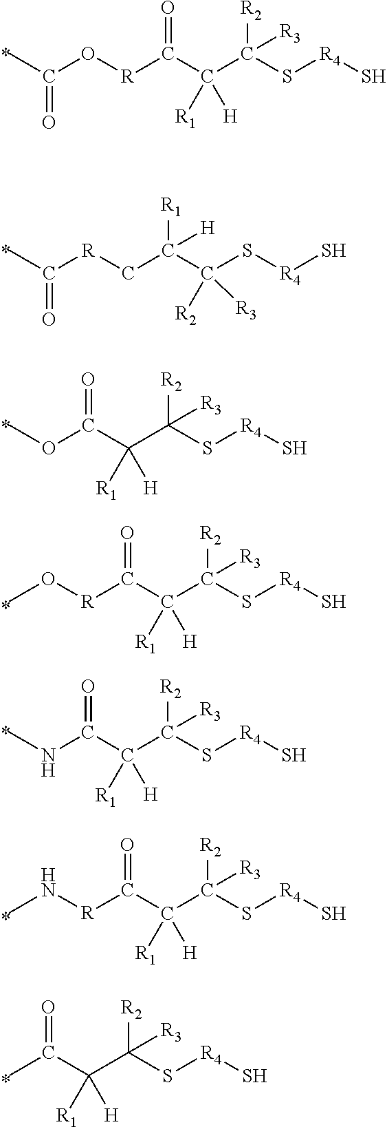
CC(O[R]C(C(C(S[R4]S)([R2])[R3])([R1])[H])=O)=O.CC([R]CC(C(S[R4]S)([R2])[R3])([R1])[H])=O.COC(C(C(S[R4]S)([R2])[R3])([R1])[H])=O.CO[R]C(C(C(S[R4]S)([R2])[R3])([R1])[H])=O.CNC(C(C(S[R4]S)([R2])[R3])([R1])[H])=O.CN[R]C(C(C(S[R4]S)([R2])[R3])([R1])[H])=O.CC(C(C(S[R4]S)([R2])[R3])([R1])[H])=O
